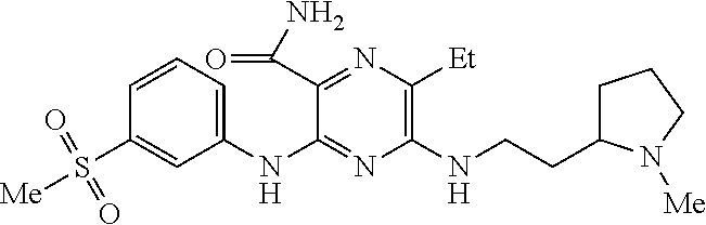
C1(NC2=NC(NCCC3CCCN3[Me])=C([Et])N=C2C(N)=O)=CC=CC(S([Me])(=O)=O)=C1
